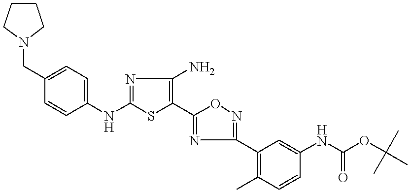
C1(NC2=NC(N)=C(C3=NC(C4=C(C)C=CC(NC(=O)OC(C)(C)C)=C4)=NO3)S2)=CC=C(CN2CCCC2)C=C1
